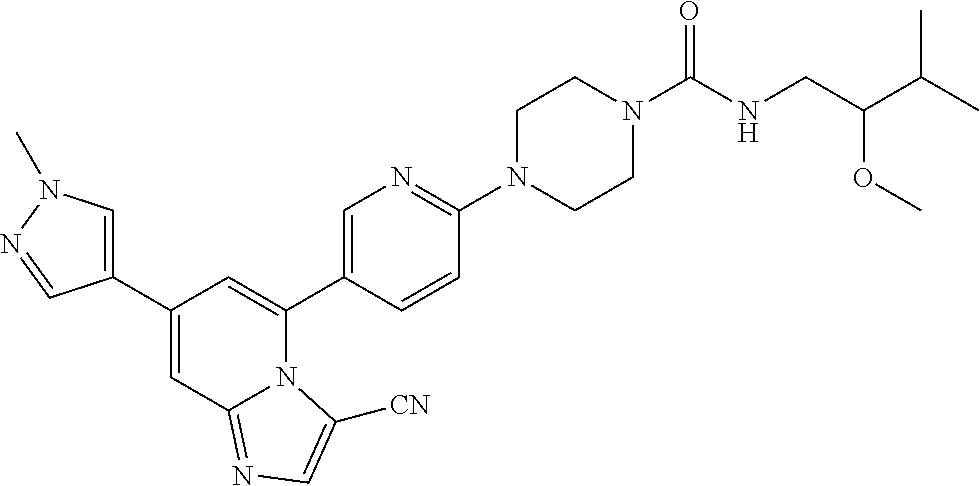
C1(C2=CN(C)N=C2)=CC2=NC=C([CN])N2C(C2=CN=C(N3CCN(C(NCC(C(C)C)OC)=O)CC3)C=C2)=C1
